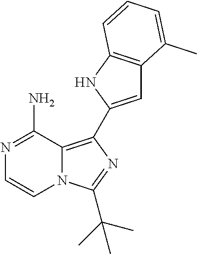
N1=C(N)C2=C(C3=CC4=C(N3)C=CC=C4C)N=C(C(C)(C)C)N2C=C1
